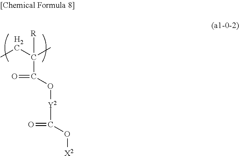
C(C(CC)(C)[R])(O[Y2]C(O[X2])=O)=O
